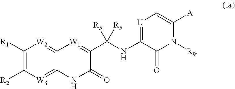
C1([R1])=C([R2])[W3]=C2C(=[W2]1)[W1]=C(C(NC1=[U]C=C([A])N([R9])C1=O)([R5])[R5])C(=O)N2
